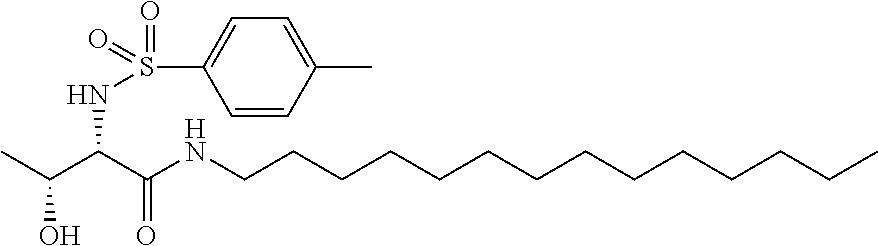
CC(C(C(NCCCCCCCCCCCCCC)=O)NS(=O)(C1=CC=C(C)C=C1)=O)O
